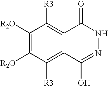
C1([R2O])=C([R2O])C([R3])=C2C(=C1[R3])C(=O)NN=C2O
